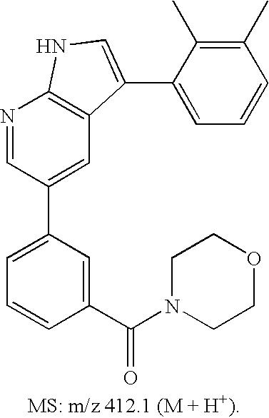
C1=C(C2=CC3=C(N=C2)NC=C3C2=CC=CC(C)=C2C)C=C(C(=O)N2CCOCC2)C=C1
